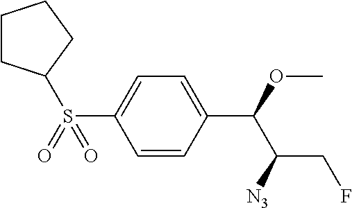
C1=CC(C(OC)C([N3])CF)=CC=C1S(=O)(=O)C1CCCC1
